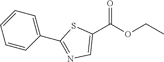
C1(C(OCC)=O)=CN=C(C2=CC=CC=C2)S1
